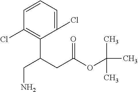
C1=CC=C(Cl)C(C(CC(=O)OC(C)(C)C)CN)=C1Cl
